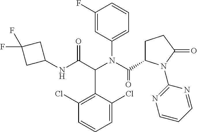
C1(F)=CC(N(C(=O)C2CCC(=O)N2C2=NC=CC=N2)C(C(NC2CC(F)(F)C2)=O)C2=C(Cl)C=CC=C2Cl)=CC=C1
